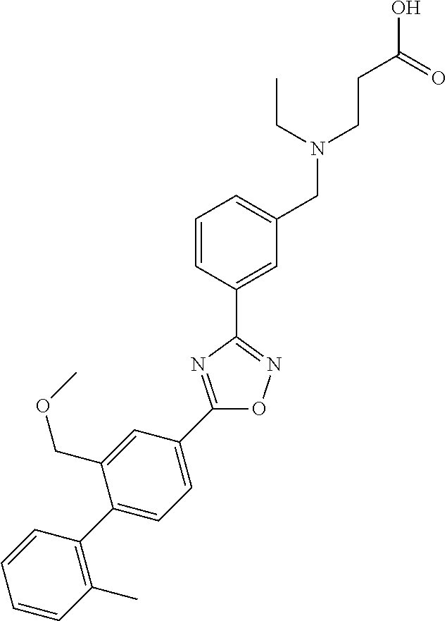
C1=CC(C2=NOC(C3=CC=C(C4=C(C)C=CC=C4)C(COC)=C3)=N2)=CC(CN(CCC(O)=O)CC)=C1
